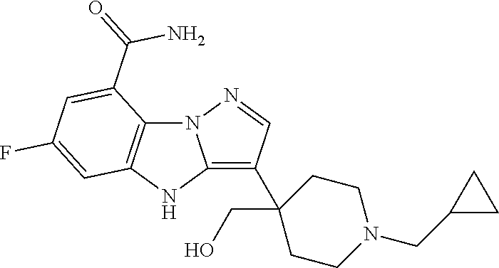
C12=C(C3(CO)CCN(CC4CC4)CC3)C=NN1C1=C(N2)C=C(F)C=C1C(=O)N
